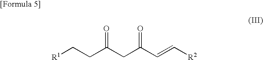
[R1]CCC(CC(C=C[R2])=O)=O
